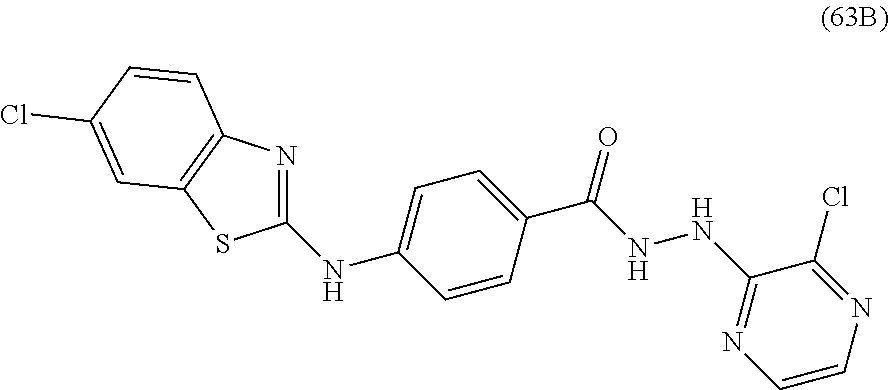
N(C1=CC=C(C(NNC2=NC=CN=C2Cl)=O)C=C1)C1=NC2=C(S1)C=C(Cl)C=C2
